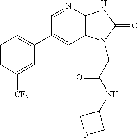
C1(C2=CC=CC([CF3])=C2)=CC2=C(N=C1)NC(=O)N2CC(NC1COC1)=O
